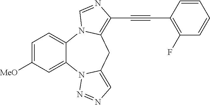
C1=C([MeO])C=C2C(=C1)N1C(=C(C#CC3=C(F)C=CC=C3)N=C1)CC1=CN=NN21
